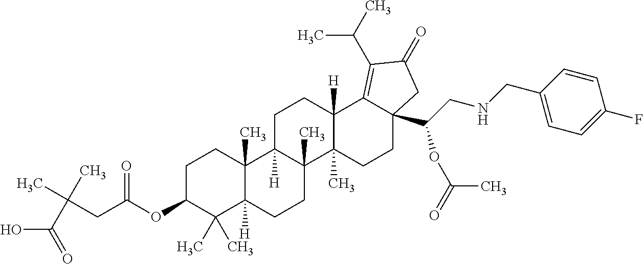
C1C(OC(CC(C)(C)C(O)=O)=O)C(C)(C)C2([H])C(C)(C1)C1([H])C(C)(CC2)C2(C)C([H])(CC1)C1=C(C(C)C)C(=O)CC1(C(CNCC1=CC=C(F)C=C1)OC(=O)C)CC2
